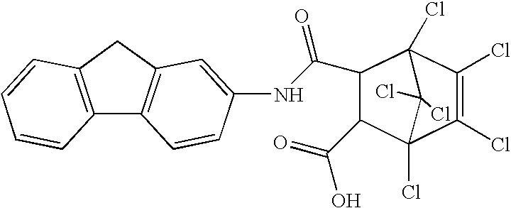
C12=C(CC3=C1C=CC(NC(=O)C1C4(Cl)C(Cl)=C(Cl)C(Cl)(C1C(=O)O)C4(Cl)Cl)=C3)C=CC=C2
